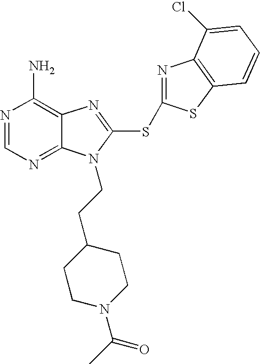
N1=CN=C2C(=C1N)N=C(SC1=NC3=C(S1)C=CC=C3Cl)N2CCC1CCN(C(C)=O)CC1
